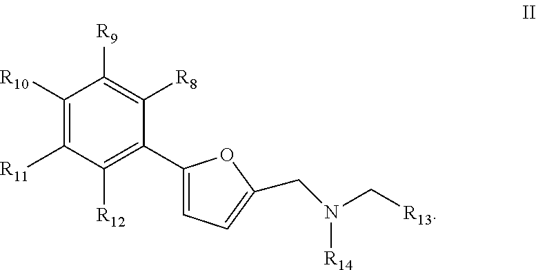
C1(C2=CC=C(CN(C[R13])[R14])O2)=C([R12])C([R11])=C([R10])C([R9])=C1[R8]
